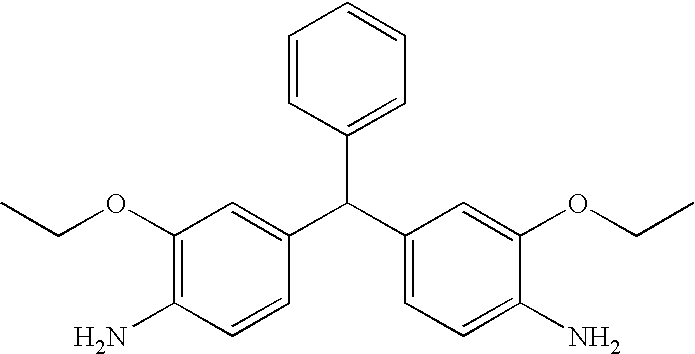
C1(C(C2=CC=C(N)C(OCC)=C2)C2=CC(OCC)=C(N)C=C2)=CC=CC=C1
